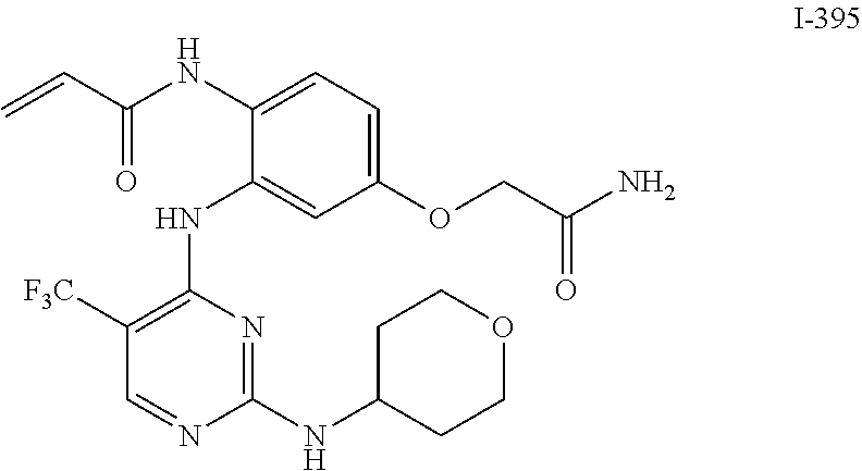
C1([F3C])=C(NC2=CC(OCC(N)=O)=CC=C2NC(C=C)=O)N=C(NC2CCOCC2)N=C1
